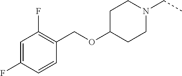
O(CC1=C(F)C=C(F)C=C1)C1CCN(CC)CC1
